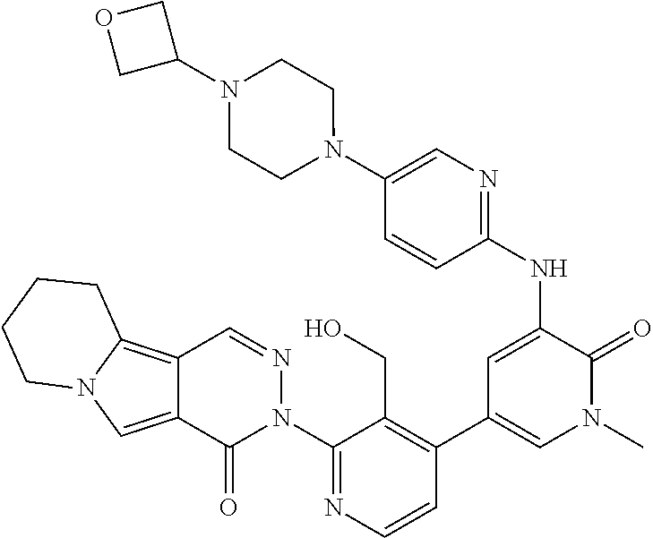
C1(N2N=CC3=C4N(C=C3C2=O)CCCC4)=NC=CC(C2=CN(C)C(=O)C(NC3=NC=C(N4CCN(C5COC5)CC4)C=C3)=C2)=C1CO
